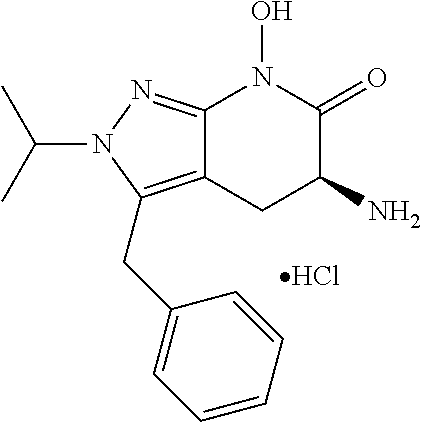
Cl.N1(C(C)C)C(CC2=CC=CC=C2)=C2C(=N1)N(O)C(=O)C(N)C2
